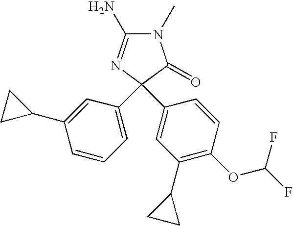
N1(C)C(N)=NC(C2=CC=CC(C3CC3)=C2)(C2=CC(C3CC3)=C(OC(F)F)C=C2)C1=O
